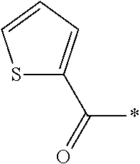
S1C(C(=O)*)=CC=C1
